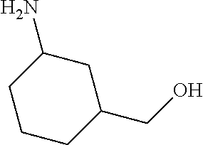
NC1CCCC(CO)C1
